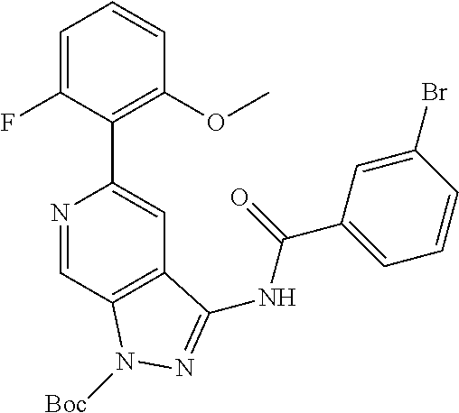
N1=CC2=C(C=C1C1=C(OC)C=CC=C1F)C(NC(C1=CC=CC(Br)=C1)=O)=NN2[Boc]
